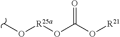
CO[R25a]OC(O[R21])=O
